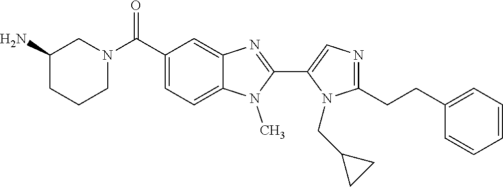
N1=C(CCC2=CC=CC=C2)N(CC2CC2)C(C2=NC3=CC(C(N4CCCC(N)C4)=O)=CC=C3N2C)=C1
